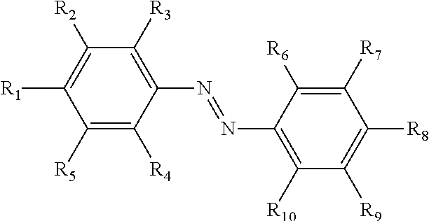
C1([R5])=C([R4])C(N=NC2=C([R10])C([R9])=C([R8])C([R7])=C2[R6])=C([R3])C([R2])=C1[R1]
